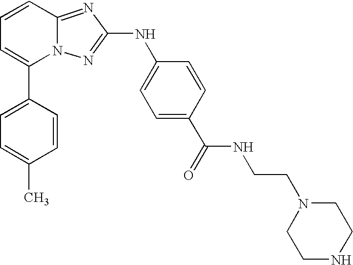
C1(C2=CC=CC3=NC(NC4=CC=C(C(NCCN5CCNCC5)=O)C=C4)=NN23)=CC=C(C)C=C1
